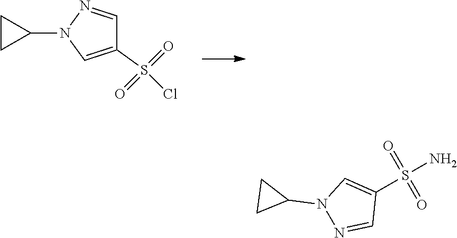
C1(S(=O)(=O)Cl)=CN(C2CC2)N=C1.NS(=O)(=O)C1=CN(C2CC2)N=C1
